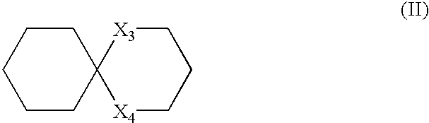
C1CC2(CCC1)[X4]CCC[X3]2
